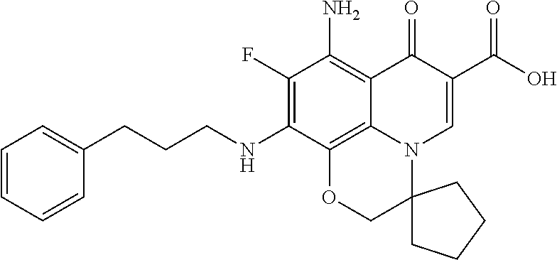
C1(F)=C(NCCCC2=CC=CC=C2)C2=C3C(=C1N)C(=O)C(C(=O)O)=CN3C1(CO2)CCCC1
